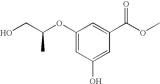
O(C1=CC(O)=CC(C(OC)=O)=C1)C(CO)C
